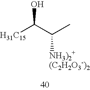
[H31C15]C(C(C)[NH3)2+(C2H2O3-)2])O
